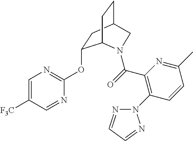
C1=C([F3C])C=NC(OC2CC3CCC2N(C(=O)C2=C(N4N=CC=N4)C=CC(C)=N2)C3)=N1
